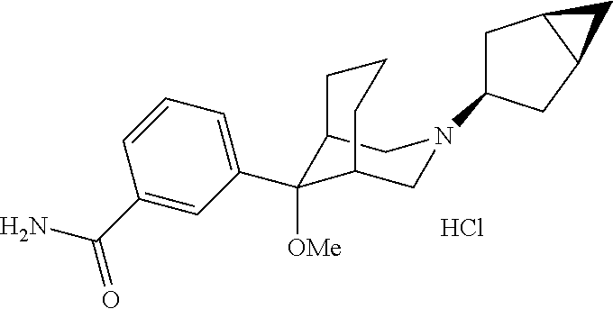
Cl.C12C([OMe])(C3=CC=CC(C(N)=O)=C3)C(CN(C3CC4C(C3)C4)C1)CCC2
